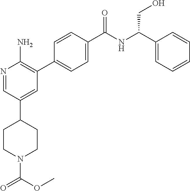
N1=CC(C2CCN(C(OC)=O)CC2)=CC(C2=CC=C(C([NH]C(C3=CC=CC=C3)CO)=O)C=C2)=C1N
